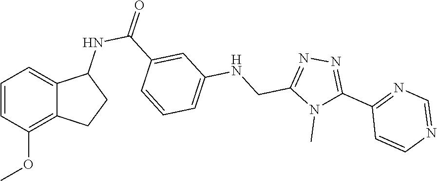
N1=C(CNC2=CC=CC(C(NC3C4=CC=CC(OC)=C4CC3)=O)=C2)N(C)C(C2=NC=NC=C2)=N1
